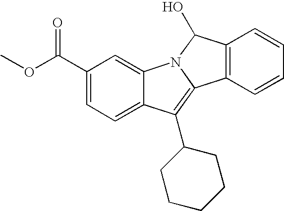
C1(C(OC)=O)=CC=C2C(=C1)N1C(=C2C2CCCCC2)C2=C(C1O)C=CC=C2
